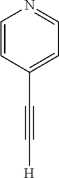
[H]C#CC1=CC=NC=C1
